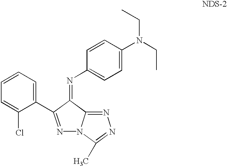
C1=C(N(CC)CC)C=CC(N=C2C(C3=CC=CC=C3Cl)=NN3C2=NN=C3C)=C1
